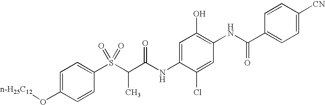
[n-H25C12]OC1=CC=C(S(C(C(NC2=CC(O)=C(NC(C3=CC=C([CN])C=C3)=O)C=C2Cl)=O)C)(=O)=O)C=C1
